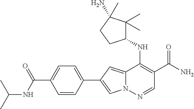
N12C(=CC(C3=CC=C(C(NC(C)C)=O)C=C3)=C1)C(NC1C(C)(C)C(N)(C)CC1)=C(C(N)=O)C=N2
